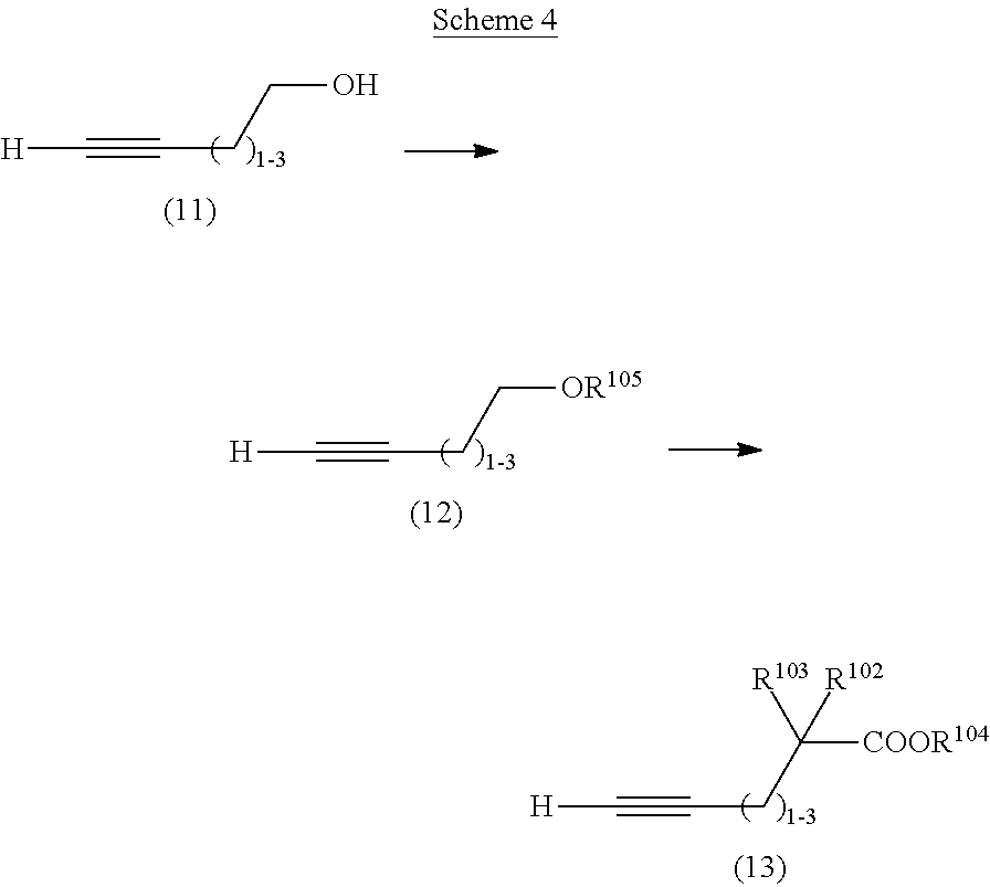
C(#CCCO)[H].C(#CCC[OR105])[H].C(#CCC([COOR104])([R103])[R102])[H]
